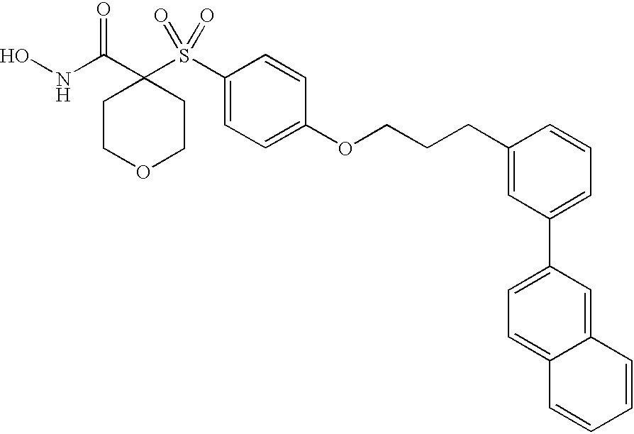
N(C(C1(S(C2=CC=C(OCCCC3=CC(C4=CC=C5C(=C4)C=CC=C5)=CC=C3)C=C2)(=O)=O)CCOCC1)=O)O
